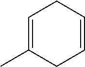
C1=C(C)CC=CC1
